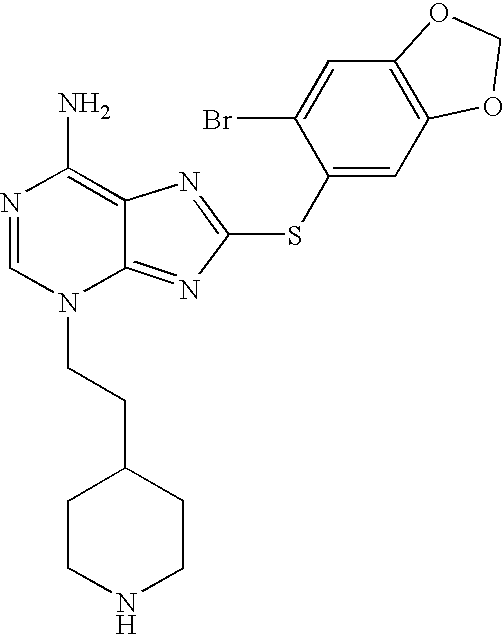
N1=CN(CCC2CCNCC2)C2=NC(SC3=CC4=C(C=C3Br)OCO4)=NC2=C1N
